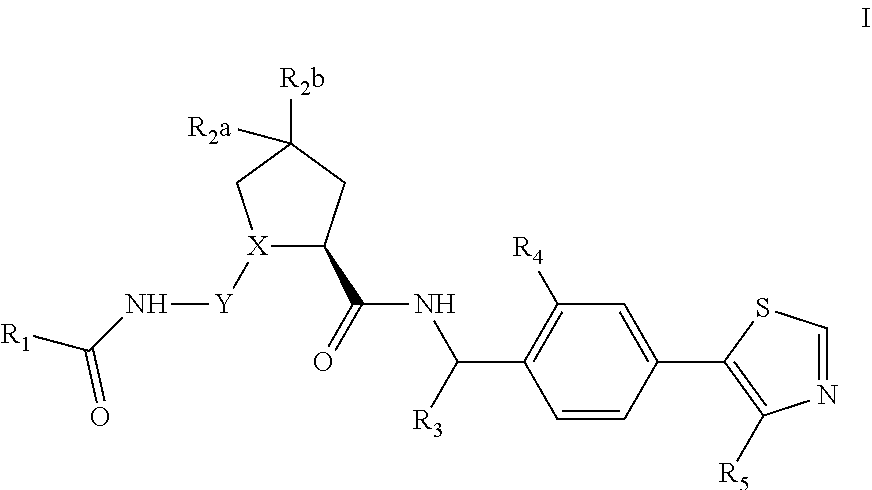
[X]1([Y]NC([R1])=O)C(C(=O)NC(C2=C([R4])C=C(C3=C([R5])N=CS3)C=C2)[R3])CC([R2b])([R2a])C1
